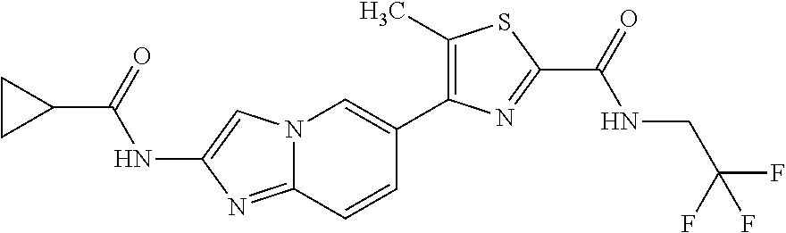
C1(C(=O)NC2=CN3C(=N2)C=CC(C2=C(C)SC(C(=O)NCC(F)(F)F)=N2)=C3)CC1
